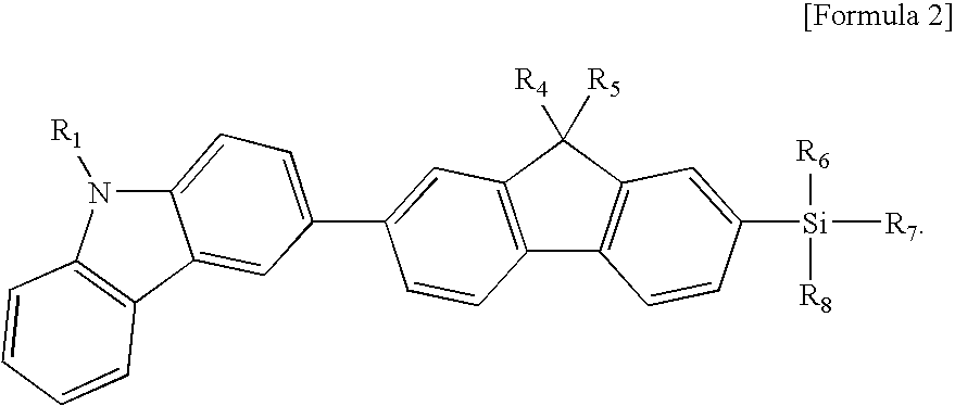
C12=C(C([R4])([R5])C3=C1C=CC([Si]([R7])([R6])[R8])=C3)C=C(C1=CC=C3N([R1])C4=C(C3=C1)C=CC=C4)C=C2
